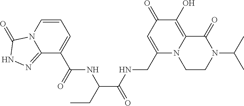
N12C(=NNC1=O)C(C(NC(C(=O)NCC1=CC(=O)C(O)=C3N1CCN(C(C)C)C3=O)CC)=O)=CC=C2
